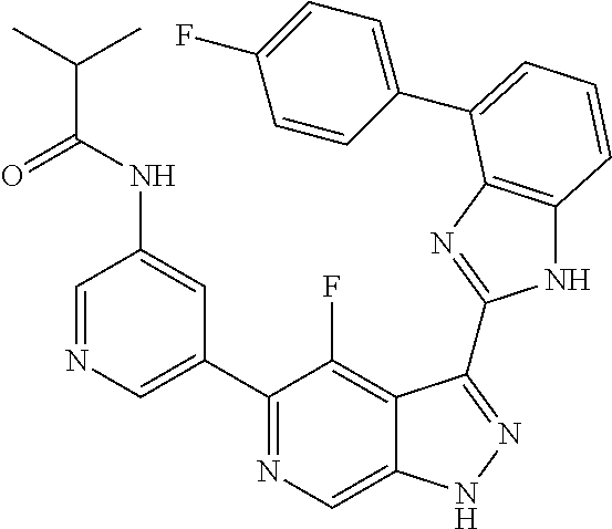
C1=NC=C(C2=NC=C3C(=C2F)C(C2=NC4=C(N2)C=CC=C4C2=CC=C(F)C=C2)=NN3)C=C1NC(C(C)C)=O
